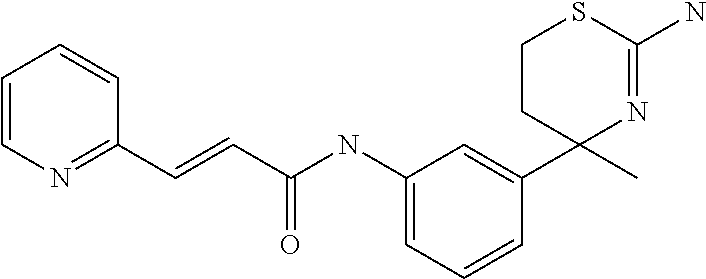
C1=CN=C(C=CC(NC2=CC=CC(C3(C)N=C(N)SCC3)=C2)=O)C=C1
